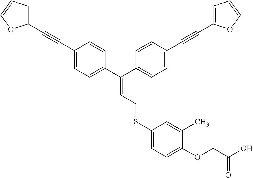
C(=C(C1=CC=C(C#CC2=CC=CO2)C=C1)C1=CC=C(C#CC2=CC=CO2)C=C1)CSC1=CC=C(OCC(O)=O)C(C)=C1
